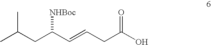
CC(CC(C=CCC(O)=O)[NHBoc])C
